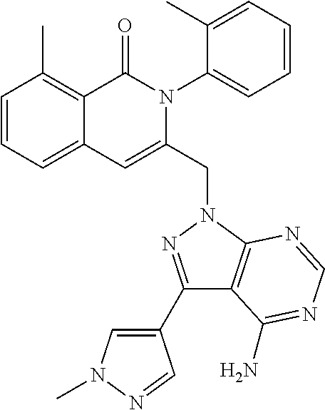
C1=CC=C2C(=C1C)C(=O)N(C1=CC=CC=C1C)C(CN1C3=C(C(C4=CN(C)N=C4)=N1)C(N)=NC=N3)=C2
